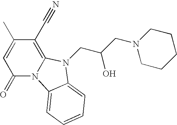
C1(=O)N2C(=C(C#N)C(C)=C1)N(CC(CN1CCCCC1)O)C1=CC=CC=C21
